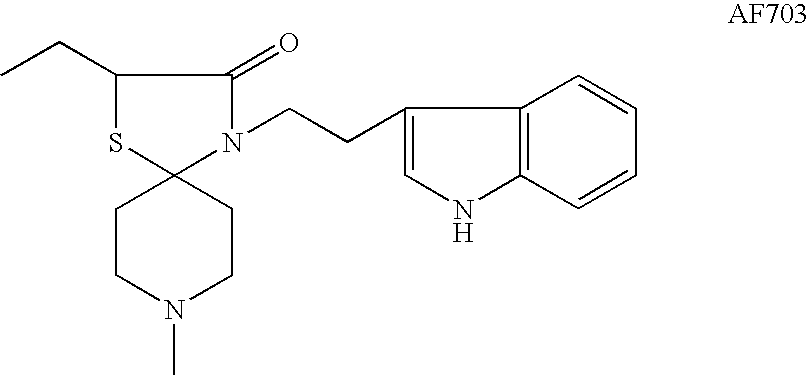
C1CN(C)CCC12SC(CC)C(=O)N2CCC1=CNC2=C1C=CC=C2
